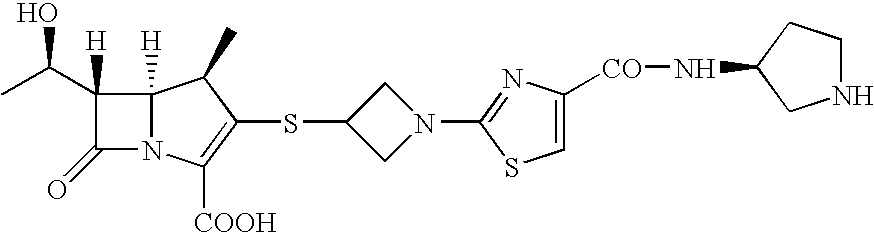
C12([H])N(C([COOH])=C(SC3CN(C4=NC([CO]NC5CCNC5)=CS4)C3)C1C)C(=O)C2(C(C)O)[H]
